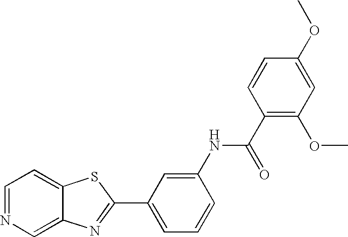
C12=CN=CC=C1SC(C1=CC=CC(NC(C3=C(OC)C=C(OC)C=C3)=O)=C1)=N2
